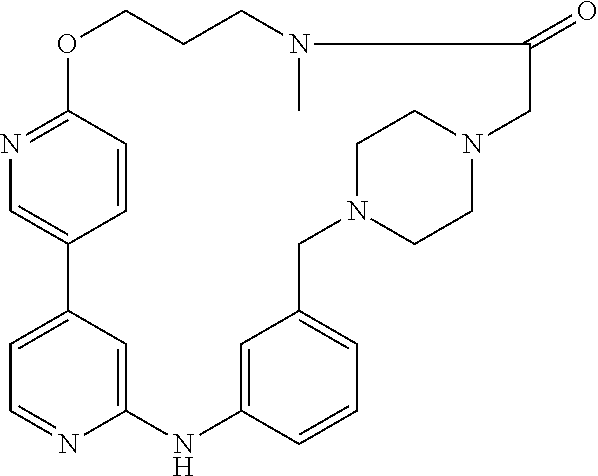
N1=C2C=CC(=C1)C1=CC=NC(=C1)NC1=CC(=CC=C1)CN1CCN(CC1)CC(=O)N(C)CCCO2
